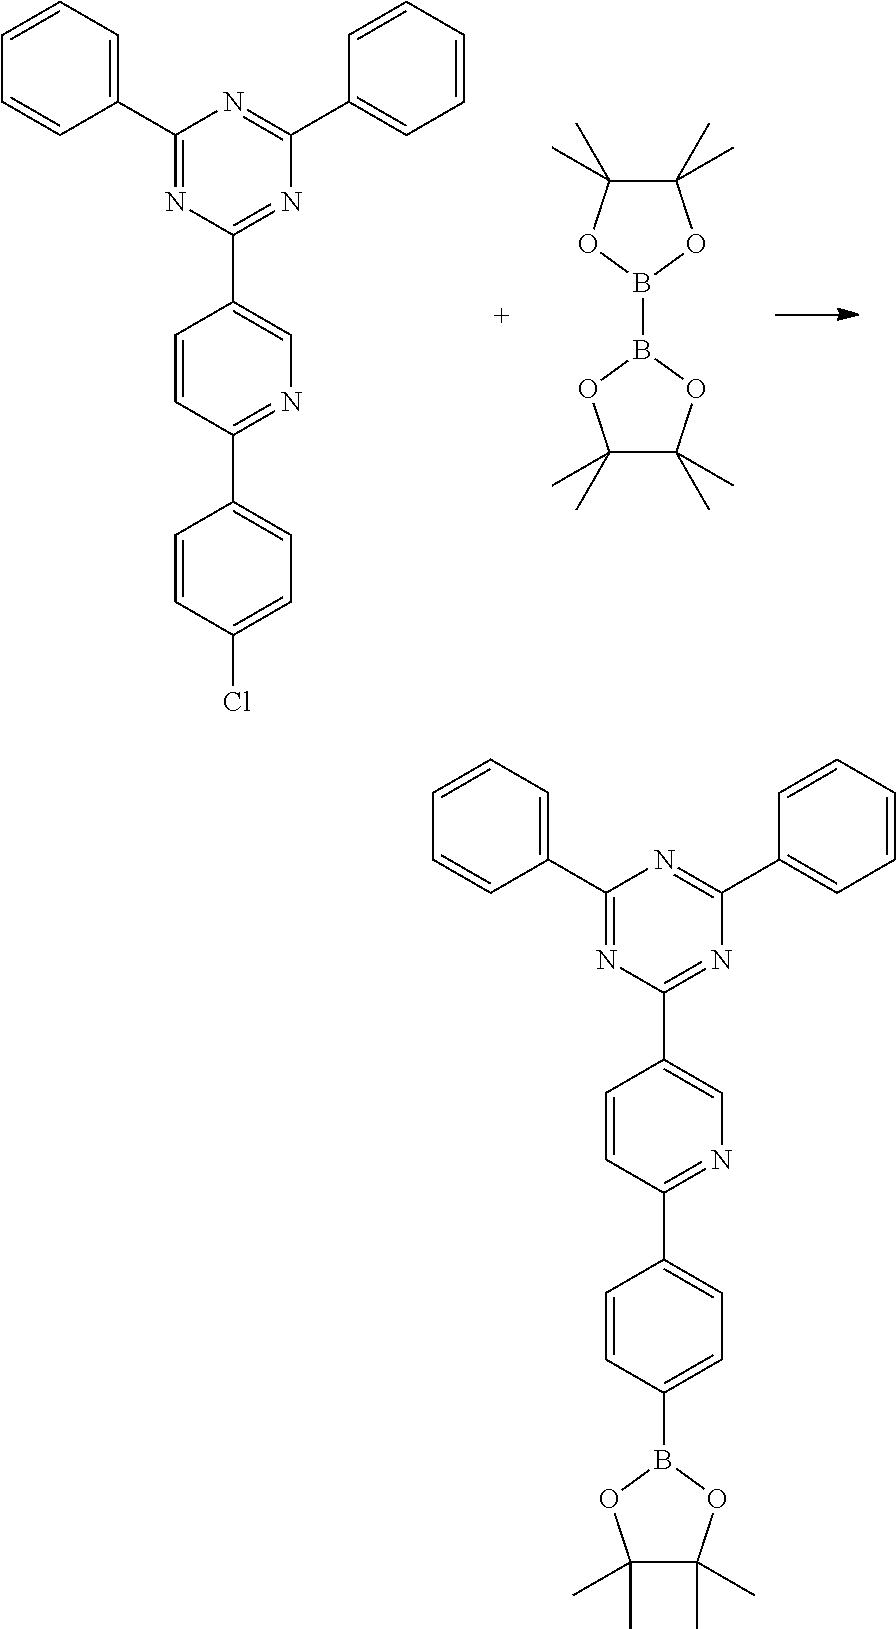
C1(C)(C)C(C)(C)OB(B2OC(C)(C)C(C)(C)O2)O1.C1=CC(C2=NC(C3=CC=CC=C3)=NC(C3=CC=CC=C3)=N2)=CN=C1C1=CC=C(Cl)C=C1.C1=CC(C2=NC=C(C3=NC(C4=CC=CC=C4)=NC(C4=CC=CC=C4)=N3)C=C2)=CC=C1B1OC(C)(C)C(C)(C)O1
